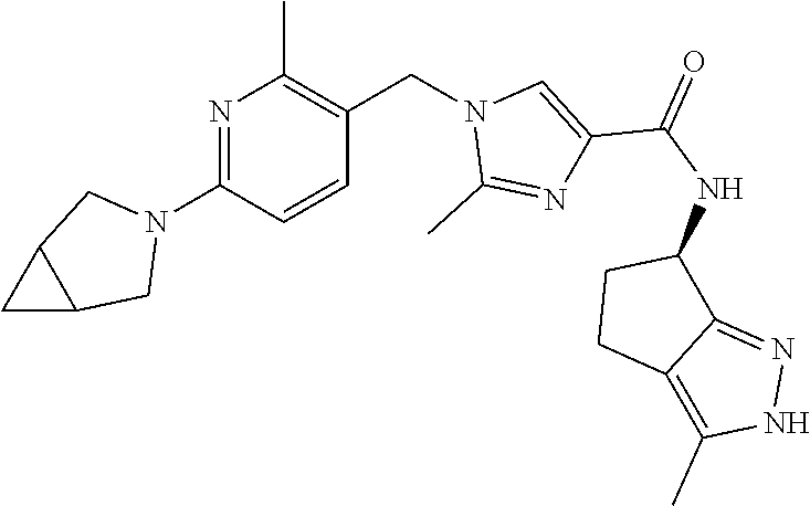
N1=C(N2CC3C(C2)C3)C=CC(CN2C(C)=NC(C(NC3CCC4=C(C)NN=C34)=O)=C2)=C1C
